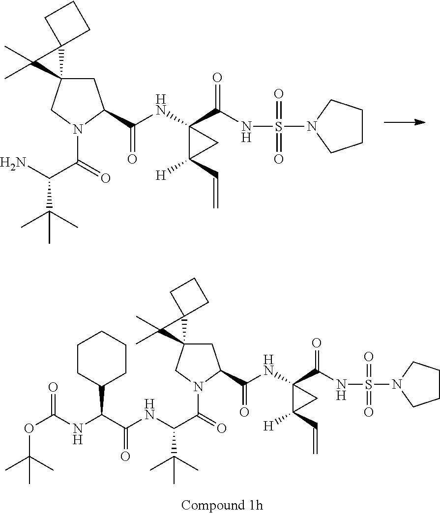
C(=O)(N1C(C(NC2(C(=O)NS(=O)(=O)N3CCCC3)C(C=C)([H])C2)=O)CC2(C1)C1(C2(C)C)CCC1)C(C(C)(C)C)N.C(=O)(N1C(C(NC2(C(=O)NS(=O)(=O)N3CCCC3)C(C=C)([H])C2)=O)CC2(C1)C1(C2(C)C)CCC1)C(C(C)(C)C)NC(C(NC(OC(C)(C)C)=O)C1CCCCC1)=O
